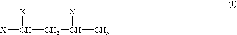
[X]C(CC(C)[X])[X]
